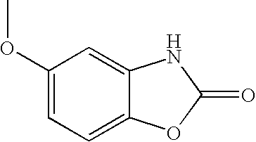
C1(OC)=CC=C2C(=C1)NC(=O)O2
